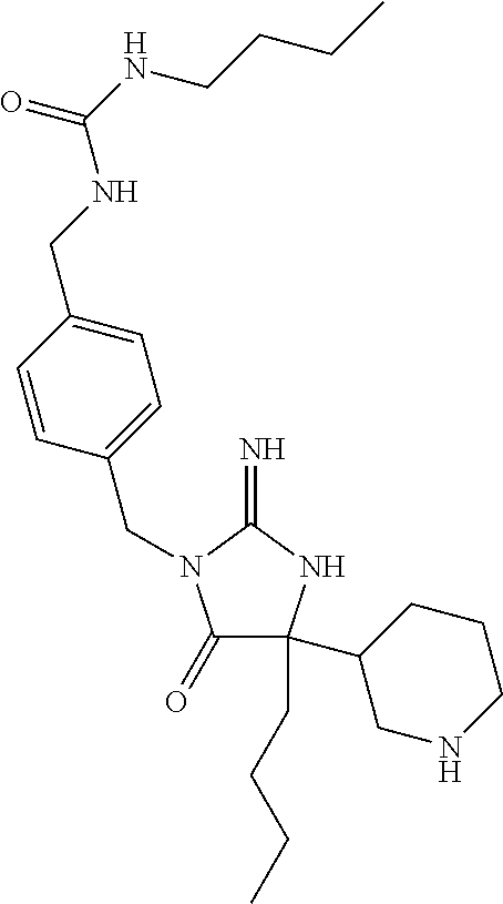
C1(=O)C(C2CNCCC2)(CCCC)NC(=N)N1CC1=CC=C(CNC(NCCCC)=O)C=C1
